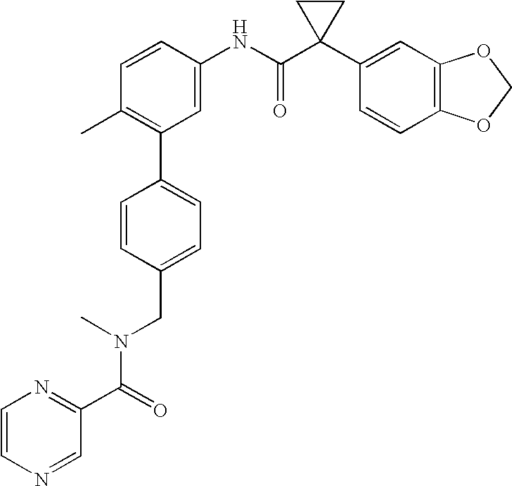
C1=CC(NC(C2(C3=CC4=C(C=C3)OCO4)CC2)=O)=CC(C2=CC=C(CN(C(C3=NC=CN=C3)=O)C)C=C2)=C1C
